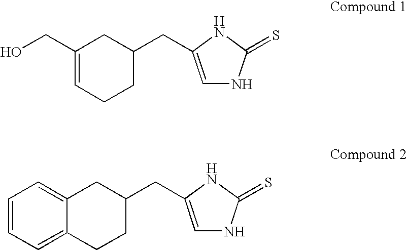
C1(CO)=CCCC(CC2=CNC(=S)N2)C1.C1=CC=C2C(=C1)CC(CC1=CNC(=S)N1)CC2
